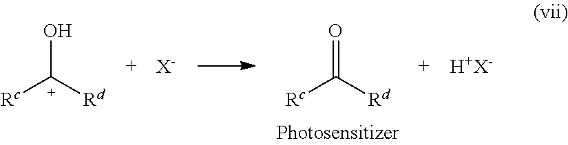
O[C+]([Rc])[Rd].[X-].O=C([Rc])[Rd].[H+X-]
